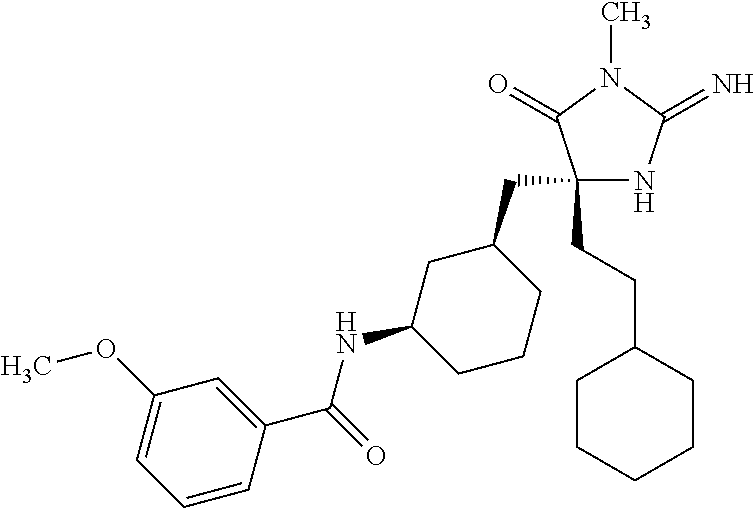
C1(CC2CC(NC(C3=CC(OC)=CC=C3)=O)CCC2)(CCC2CCCCC2)NC(=N)N(C)C1=O
